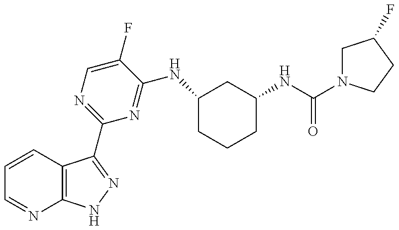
C1=CC2=C(N=C1)NN=C2C1=NC=C(F)C(NC2CCCC(NC(=O)N3CC(F)CC3)C2)=N1
